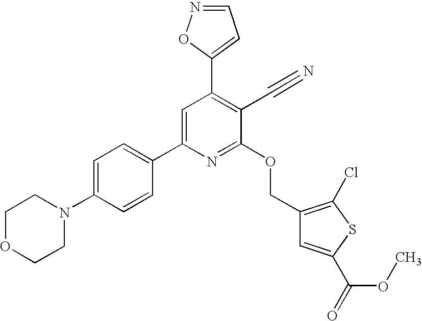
C1OCCN(C2=CC=C(C3=CC(C4=CC=NO4)=C(C#N)C(OCC4=C(Cl)SC(C(=O)OC)=C4)=N3)C=C2)C1
